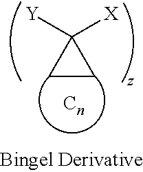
C1CC1([Y])[X]
